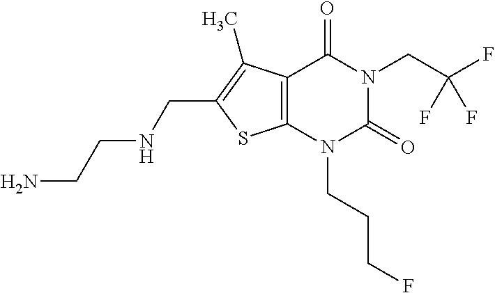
C12=C(N(CCCF)C(=O)N(CC(F)(F)F)C1=O)SC(CNCCN)=C2C
